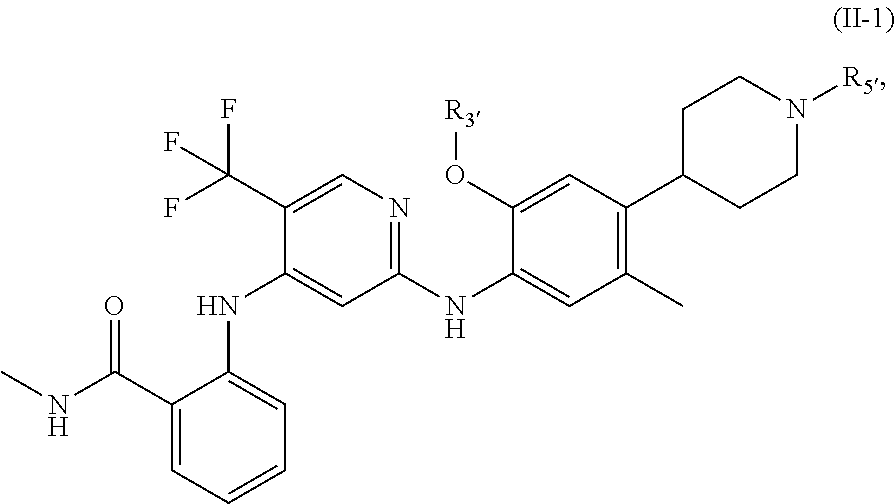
C1C(C2=C(C)C=C(NC3=NC=C(C(F)(F)F)C(NC4=CC=CC=C4C(NC)=O)=C3)C(O[R3])=C2)CCN([R5])C1
